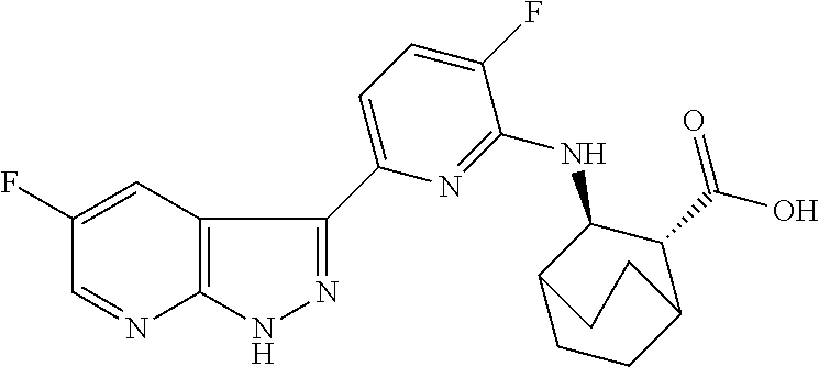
C1(F)=CC2=C(N=C1)NN=C2C1=CC=C(F)C(NC2C3CCC(C2C(O)=O)CC3)=N1
